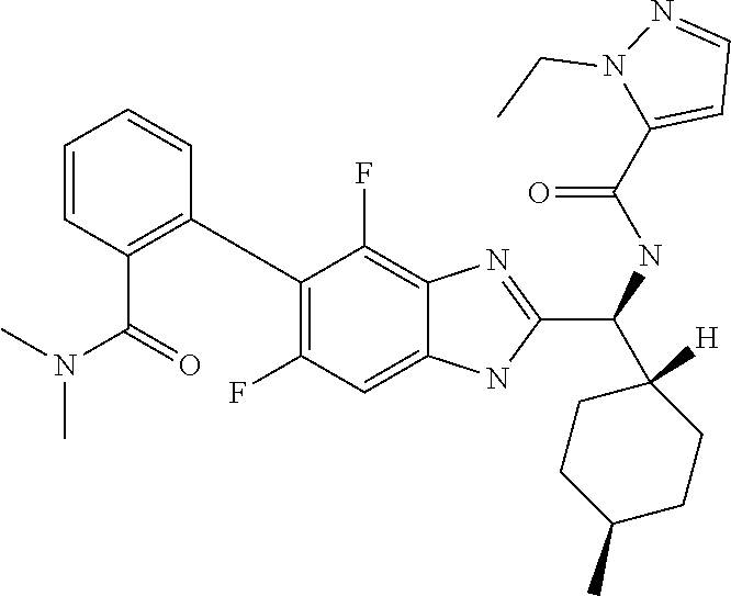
C1(C2=C(C(N(C)C)=O)C=CC=C2)=C(F)C=C2C(=C1F)N=C(C(NC(C1=CC=NN1CC)=O)C1([H])CCC(C)CC1)N2
